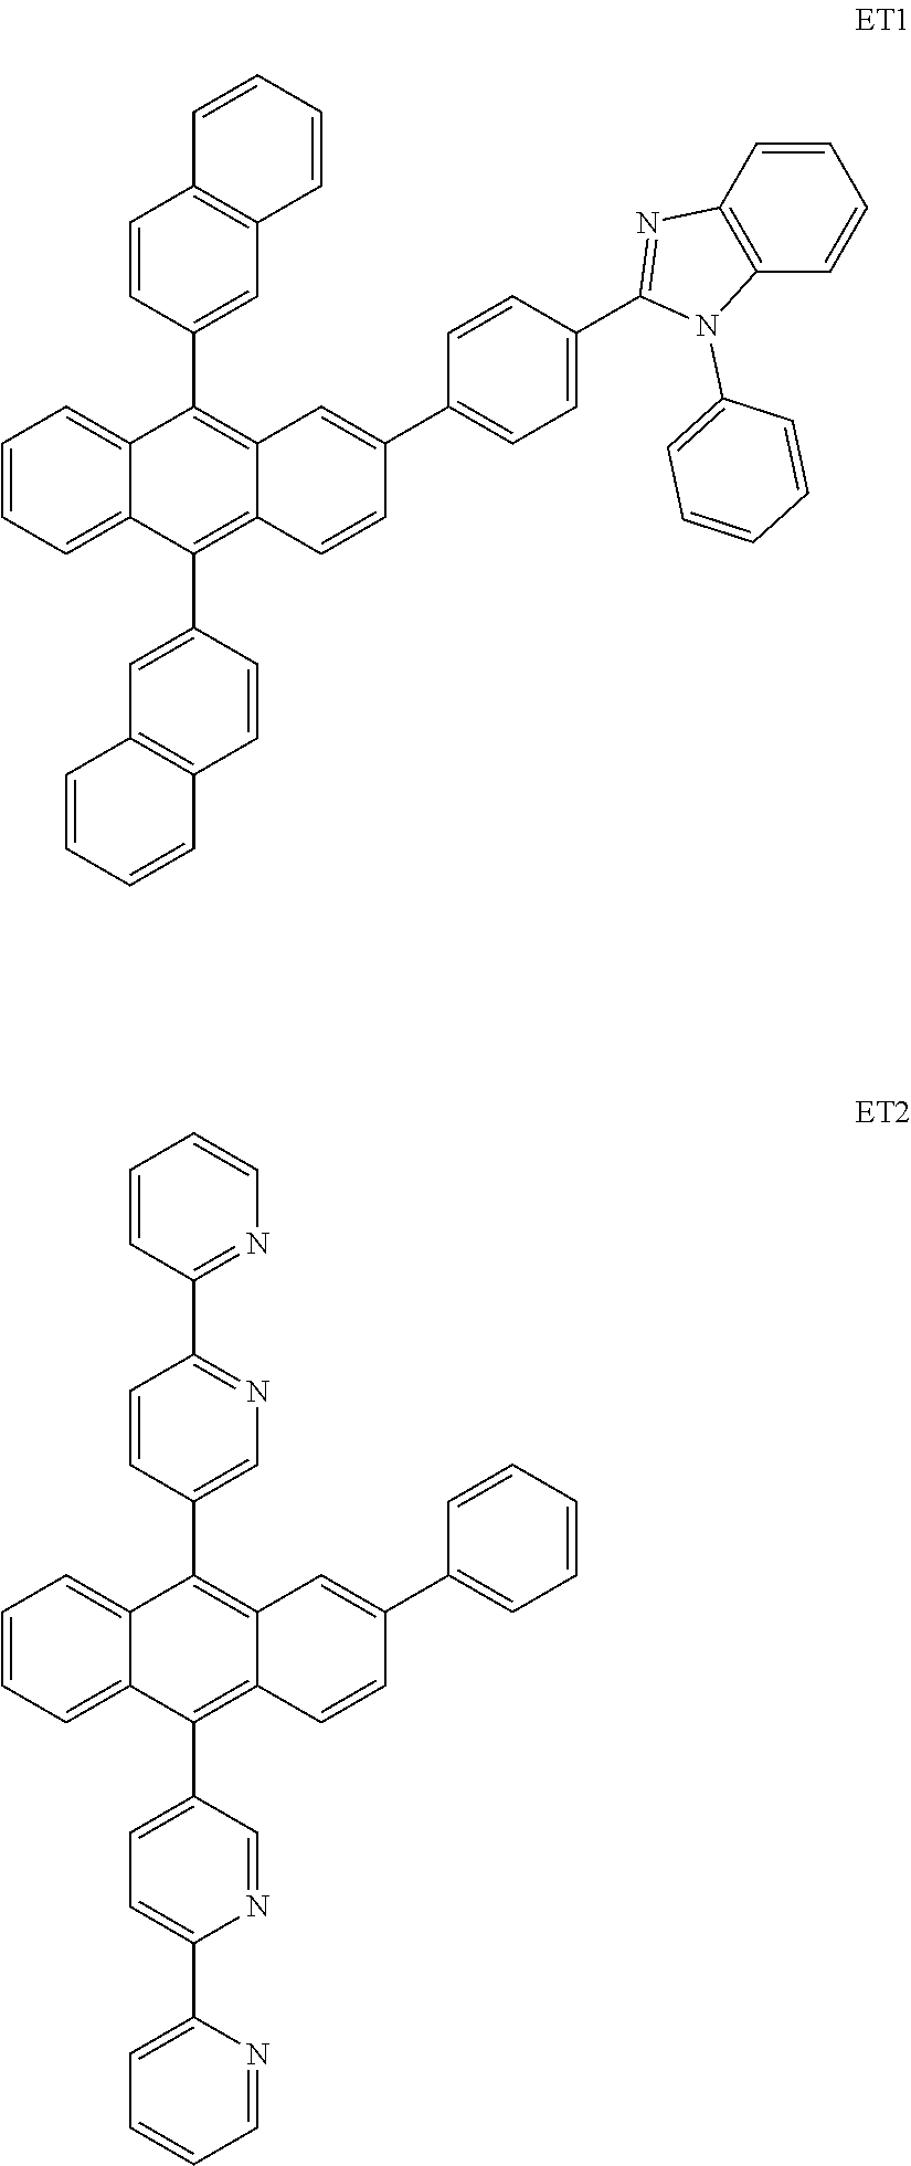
C1=CC=C2C(=C1)C(C1=CC3=C(C=C1)C=CC=C3)=C1C(=C2C2=CC3=C(C=C2)C=CC=C3)C=CC(C2=CC=C(C3=NC4=C(C=CC=C4)N3C3=CC=CC=C3)C=C2)=C1.C1=CC=C2C(=C1)C(C1=CN=C(C3=NC=CC=C3)C=C1)=C1C(=C2C2=CC=C(C3=CC=CC=N3)N=C2)C=CC(C2=CC=CC=C2)=C1
